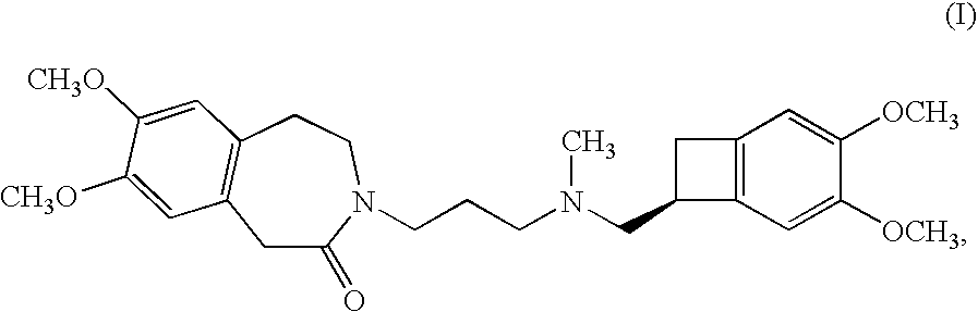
C12=C(C=C([OCH3])C([OCH3])=C1)C(CN(CCCN1C(=O)CC3=C(CC1)C=C([CH3O])C([CH3O])=C3)C)C2
